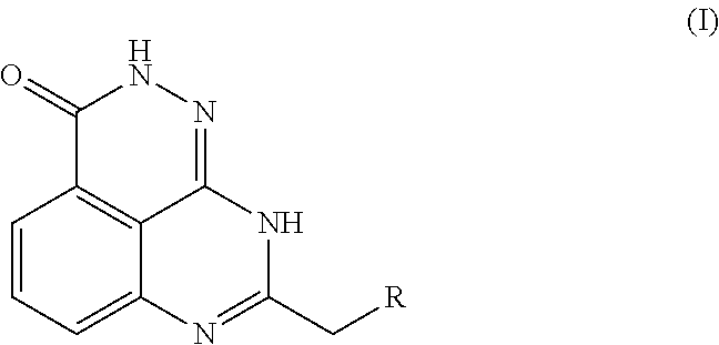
C1=CC=C2C3=C1C(=O)NN=C3NC(C[R])=N2
